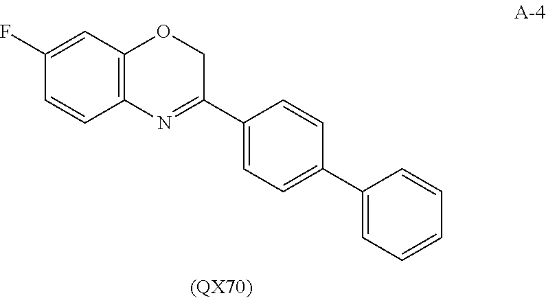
C1(F)=CC2=C(C=C1)N=C(C1=CC=C(C3=CC=CC=C3)C=C1)CO2.[(QX70)]
